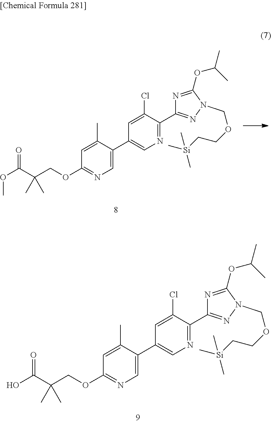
C1=C(C2=CN=C(C3=NN(COCC[Si](C)(C)C)C(OC(C)C)=N3)C(Cl)=C2)C(C)=CC(OCC(C(O)=O)(C)C)=N1.C1=C(C2=CN=C(C3=NN(COCC[Si](C)(C)C)C(OC(C)C)=N3)C(Cl)=C2)C(C)=CC(OCC(C(OC)=O)(C)C)=N1
